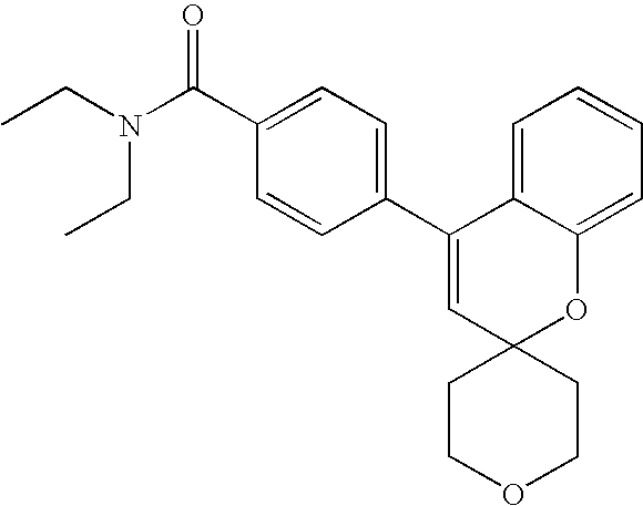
CCN(C(C1=CC=C(C2=CC3(OC4=CC=CC=C24)CCOCC3)C=C1)=O)CC
